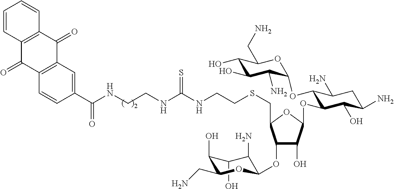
C1(O)C(O)C(CN)OC(OC2C(O)C(OC3C(OC4C(N)C(O)C(O)C(CN)O4)C(N)CC(N)C3O)OC2CSCCNC(NCCNC(C2=CC3=C(C=C2)C(=O)C2=C(C3=O)C=CC=C2)=O)=S)C1N
